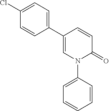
C1=C(C2=CC=C(Cl)C=C2)C=CC(=O)N1C1=CC=CC=C1
